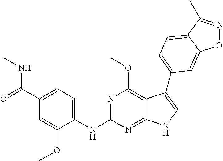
C12=C(OC)N=C(NC3=CC=C(C(=O)NC)C=C3OC)N=C1NC=C2C1=CC=C2C(C)=NOC2=C1
